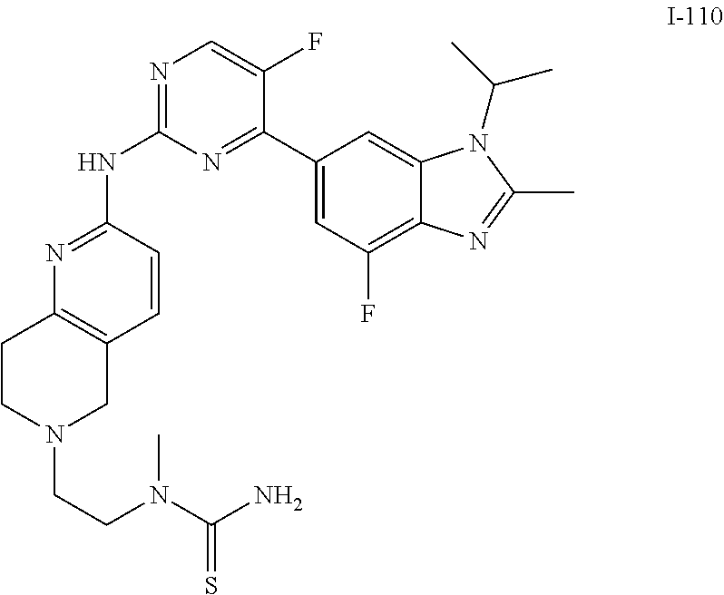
N1=C(NC2=NC3=C(C=C2)CN(CCN(C(N)=S)C)CC3)N=C(C2=CC(F)=C3C(=C2)N(C(C)C)C(C)=N3)C(F)=C1
